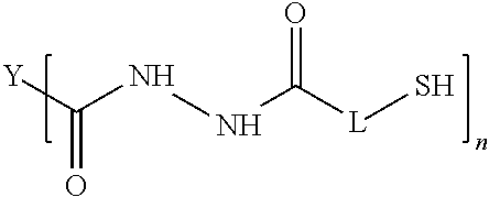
C(=O)([Y])NNC([L]S)=O
